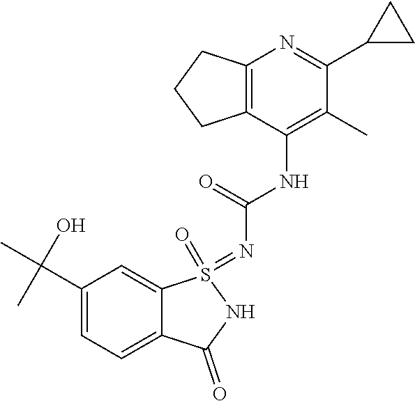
C1(C(C)(O)C)=CC=C2C(=C1)S(=O)(=NC(NC1=C(C)C(C3CC3)=NC3=C1CCC3)=O)NC2=O
